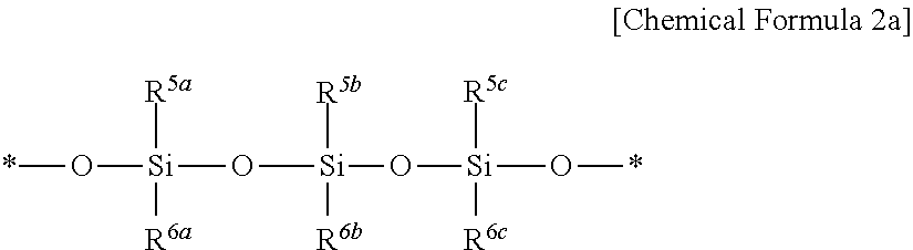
*O[Si]([R5a])([R6a])O[Si]([R5b])([R6b])O[Si]([R5c])([R6c])O*
